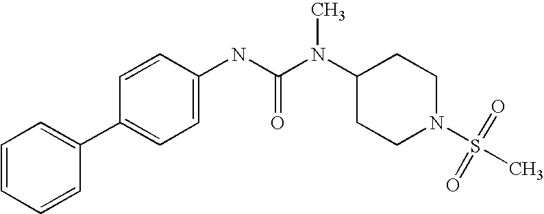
C1=CC=CC(C2=CC=C(NC(N(C3CCN(S(C)(=O)=O)CC3)C)=O)C=C2)=C1
